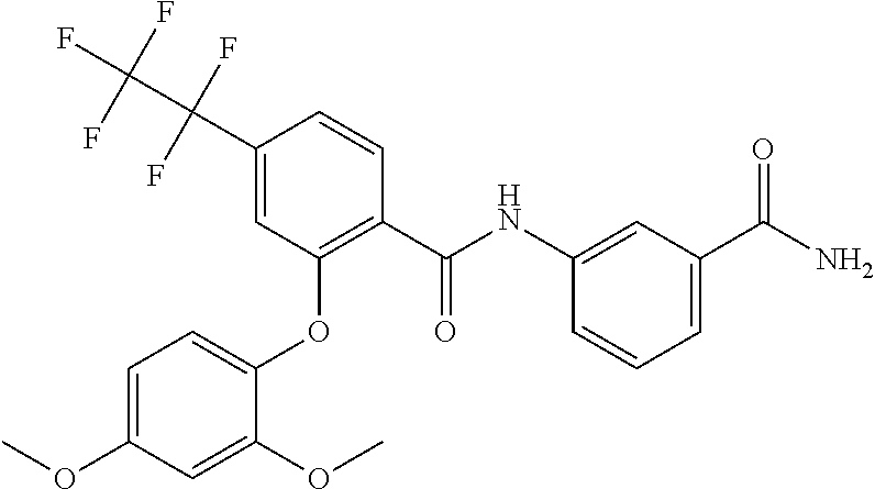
NC(=O)C1=CC=CC(NC(C2=C(OC3=CC=C(OC)C=C3OC)C=C(C(C(F)(F)F)(F)F)C=C2)=O)=C1
